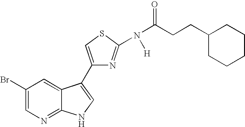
C1(Br)=CN=C2C(=C1)C(C1=CSC(N(C(=O)CCC3CCCCC3)[H])=N1)=CN2
